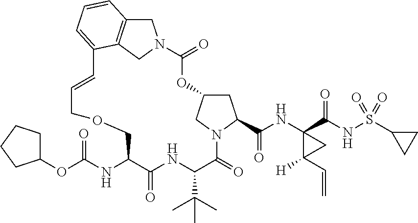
C1C2CN(C1C(NC1(C(NS(C3CC3)(=O)=O)=O)C([H])(C=C)C1)=O)C(=O)C(C(C)(C)C)NC(=O)C(NC(OC1CCCC1)=O)COCC=CC1=CC=CC3=C1CN(C(=O)O2)C3
